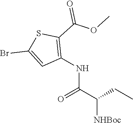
C1(NC(C(CC)[NHBoc])=O)=C(C(OC)=O)SC(Br)=C1
